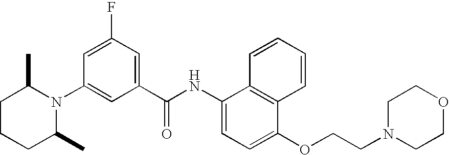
C1CCC(C)N(C2=CC(C(NC3=CC=C(OCCN4CCOCC4)C4=C3C=CC=C4)=O)=CC(F)=C2)C1C
